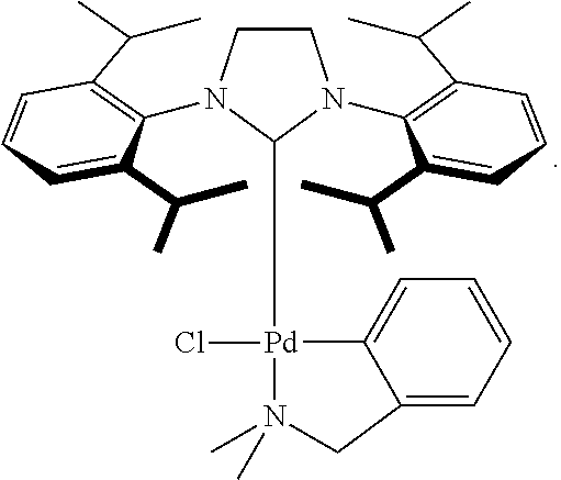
C1CN(C2=C(C(C)C)C=CC=C2C(C)C)C([Pd]2(Cl)C3=CC=CC=C3CN2(C)C)N1C1=C(C(C)C)C=CC=C1C(C)C
